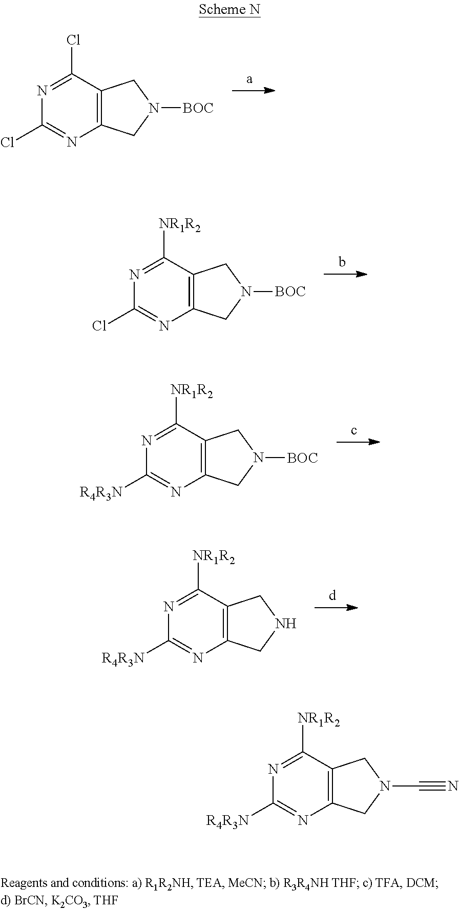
N1=C(Cl)C2=C(N=C1Cl)CN([BOC])C2.N1=C([NR1R2])C2=C(N=C1Cl)CN([BOC])C2.N1=C([NR1R2])C2=C(N=C1[R4R3N])CN([BOC])C2.N1=C([NR1R2])C2=C(N=C1[R4R3N])CNC2.N1=C([NR1R2])C2=C(N=C1[R4R3N])CN(C#N)C2
